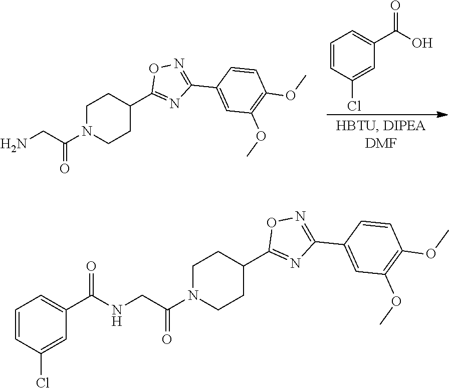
C1CC(C2=NC(C3=CC(OC)=C(OC)C=C3)=NO2)CCN1C(CN)=O.OC(C1=CC=CC(Cl)=C1)=O.C1CC(C2=NC(C3=CC(OC)=C(OC)C=C3)=NO2)CCN1C(CNC(C1=CC=CC(Cl)=C1)=O)=O
